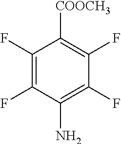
C1(F)=C(F)C(N)=C(F)C(F)=C1[COOCH3]
